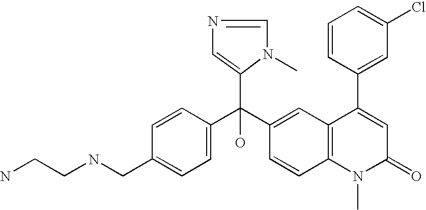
C1=C(CNCCN)C=CC(C(C2=CC3=C(C=C2)N(C)C(=O)C=C3C2=CC(Cl)=CC=C2)(C2=CN=CN2C)O)=C1
